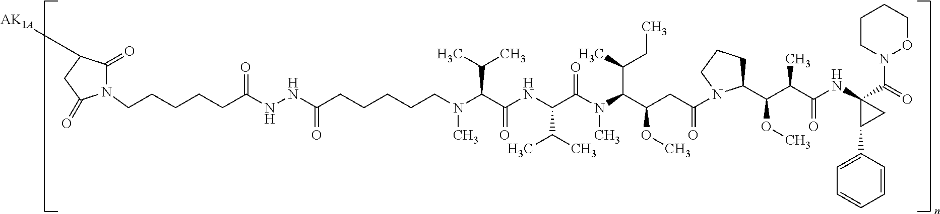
N1(CCCCCC(NNC(=O)CCCCCN(C(C(NC(C(N(C(C(CC(=O)N2C(C(C(C(NC3(C(=O)N4OCCCC4)CC3C3=CC=CC=C3)=O)C)OC)CCC2)OC)C(C)CC)C)=O)C(C)C)=O)C(C)C)C)=O)C(=O)C([AK1A])CC1=O
